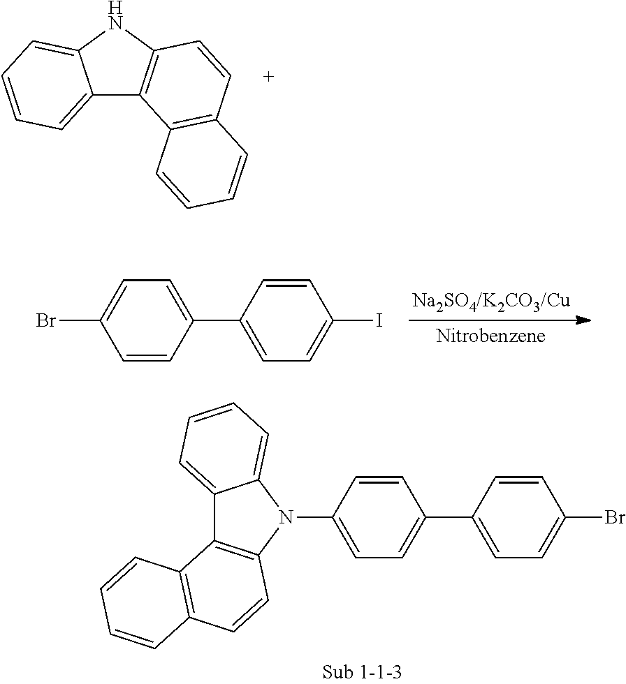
BrC1=CC=C(C2=CC=C(I)C=C2)C=C1.N1(C2=CC=C(C3=CC=C(Br)C=C3)C=C2)C2=CC=CC=C2C2=C1C=CC1=C2C=CC=C1.C12=CC=CC=C1NC1=C2C2=C(C=C1)C=CC=C2
